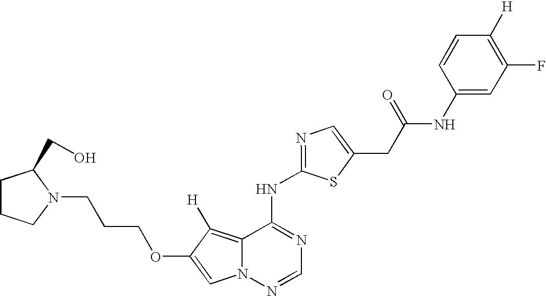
N1(CCCOC2=CN3C(=C2[H])C(NC2=NC=C(CC(NC4=CC(F)=C([H])C=C4)=O)S2)=NC=N3)C(CO)CCC1
